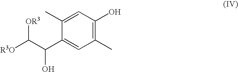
C1(C)=C(O)C=C(C)C(C(C([R3O])[OR3])O)=C1
